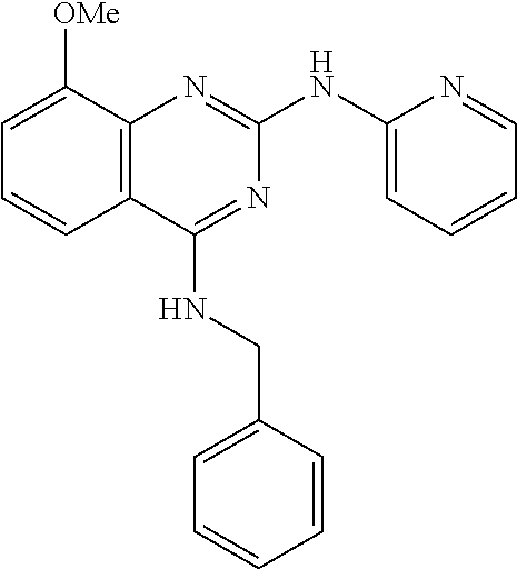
C12=C(C([OMe])=CC=C1)N=C(NC1=CC=CC=N1)N=C2NCC1=CC=CC=C1
